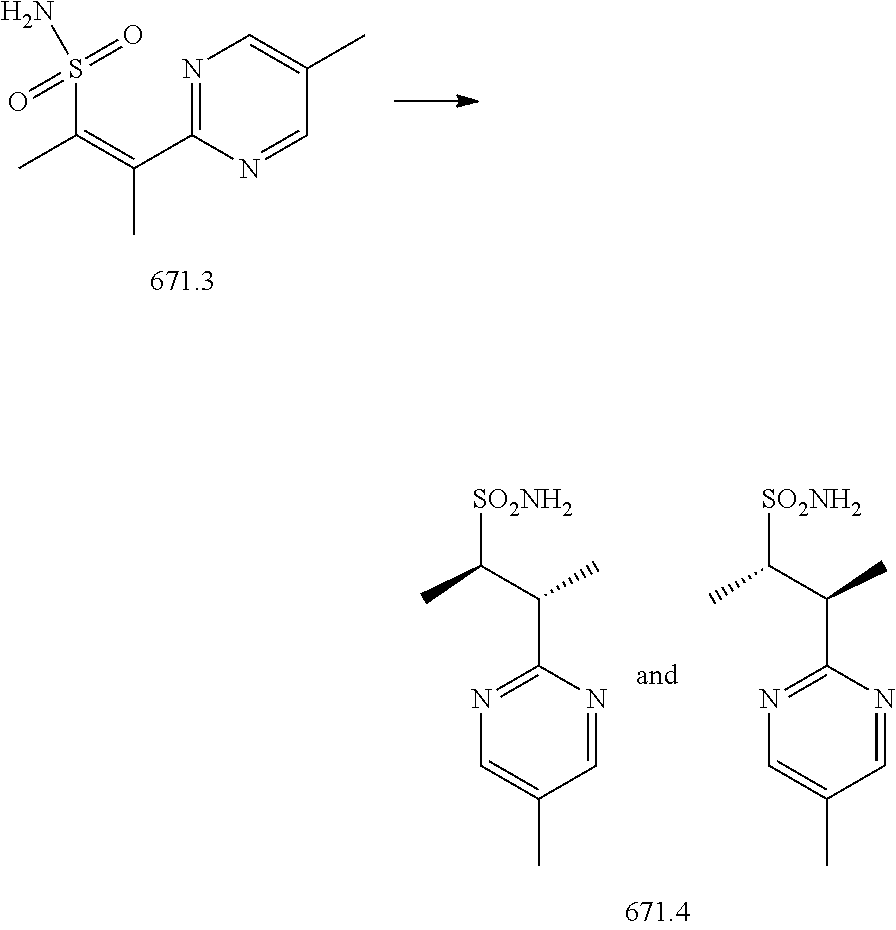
C(C)(C1=NC=C(C)C=N1)=C(S(N)(=O)=O)C.N1=C(C(C(C)[SO2NH2])C)N=CC(C)=C1.N1=C(C(C(C)[SO2NH2])C)N=CC(C)=C1
